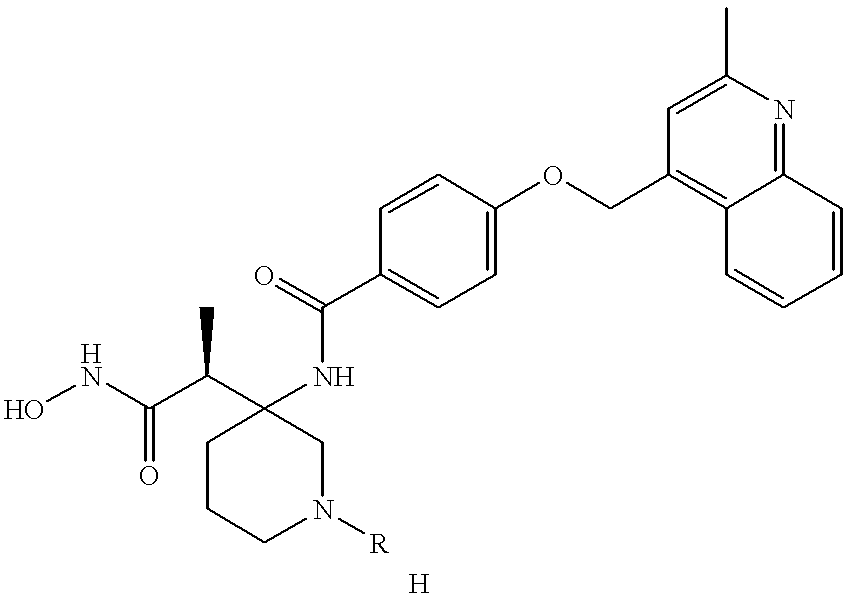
ONC(C(C1(NC(C2=CC=C(OCC3=C4C(=NC(C)=C3)C=CC=C4)C=C2)=O)CCCN([R])C1)C)=O
